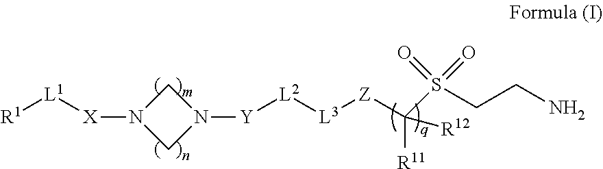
[R1][L1][X]N1CN([Y][L2][L3][Z]C([R11])([R12])S(CCN)(=O)=O)C1
